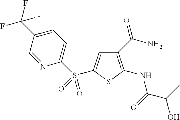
C1(C(N)=O)=C(NC(C(C)O)=O)SC(S(C2=CC=C(C(F)(F)F)C=N2)(=O)=O)=C1
